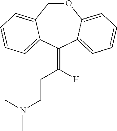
O1CC2=CC=CC=C2C(=C([H])CCN(C)C)C2=CC=CC=C12
